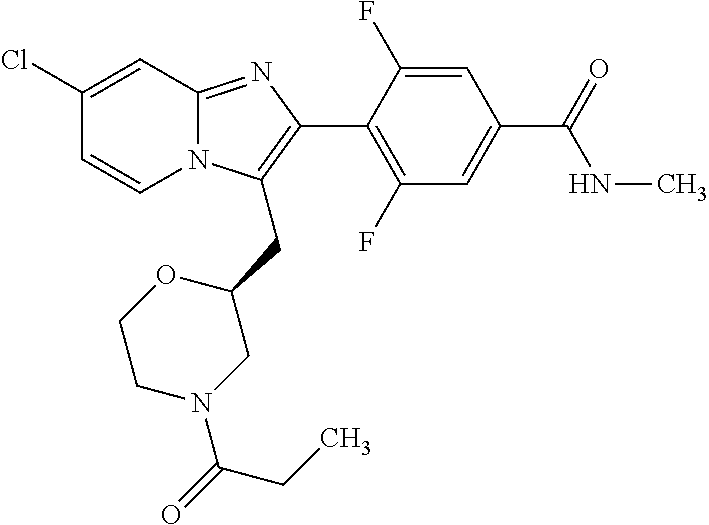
C1(Cl)=CC2=NC(C3=C(F)C=C(C(NC)=O)C=C3F)=C(CC3CN(C(=O)CC)CCO3)N2C=C1
